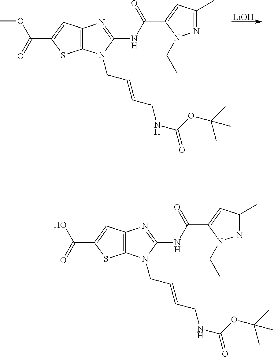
C12=C(N(CC=CCNC(=O)OC(C)(C)C)C(NC(=O)C3=CC(C)=NN3CC)=N1)SC(C(=O)OC)=C2.[LiOH].C12=C(N(CC=CCNC(=O)OC(C)(C)C)C(NC(=O)C3=CC(C)=NN3CC)=N1)SC(C(=O)O)=C2
